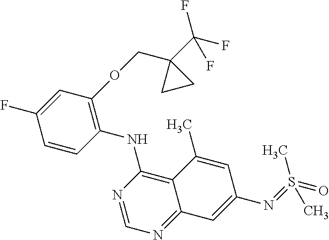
C1=CC(NC2=C3C(=NC=N2)C=C(N=S(=O)(C)C)C=C3C)=C(OCC2(C(F)(F)F)CC2)C=C1F
